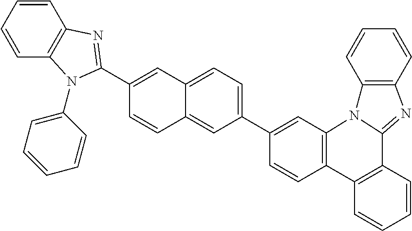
C1=CC2=C(C=C1C1=CC=C3C(=C1)C=CC(C1=NC4=C(C=CC=C4)N1C1=CC=CC=C1)=C3)N1C(=NC3=C1C=CC=C3)C1=C2C=CC=C1
